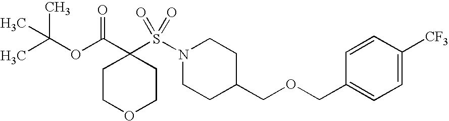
C1COCCC1(C(=O)OC(C)(C)C)S(N1CCC(COCC2=CC=C([CF3])C=C2)CC1)(=O)=O
